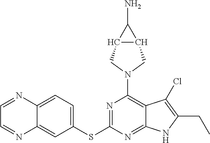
N1=C(SC2=CC=C3C(=C2)N=CC=N3)N=C2C(=C1N1CC3C(C1)C3N)C(Cl)=C(CC)N2
